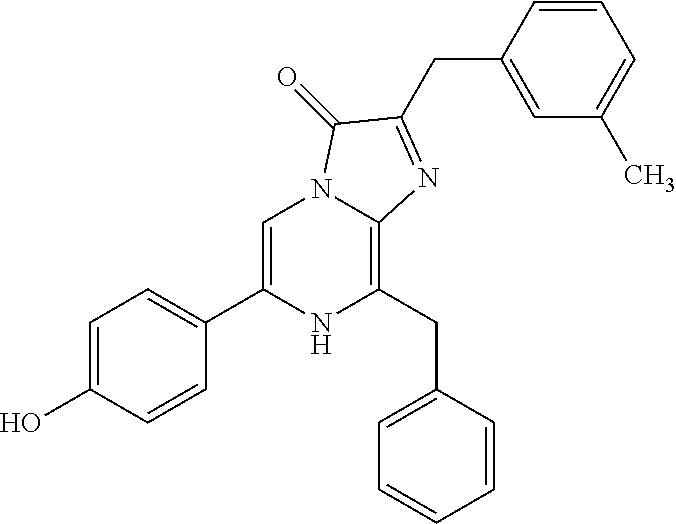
C1=C(O)C=CC(C2=CN3C(=C(CC4=CC=CC=C4)N2)N=C(CC2=CC(C)=CC=C2)C3=O)=C1
